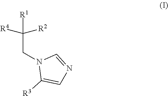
[R1]C(CN1C([R3])=CN=C1)([R4])[R2]
